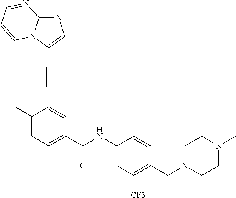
N1=C2N(C(C#CC3=CC(C(NC4=CC([CF3])=C(CN5CCN(C)CC5)C=C4)=O)=CC=C3C)=C1)C=CC=N2
